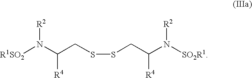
S(CC(N([SO2R1])[R2])[R4])SCC(N([R1SO2])[R2])[R4]
